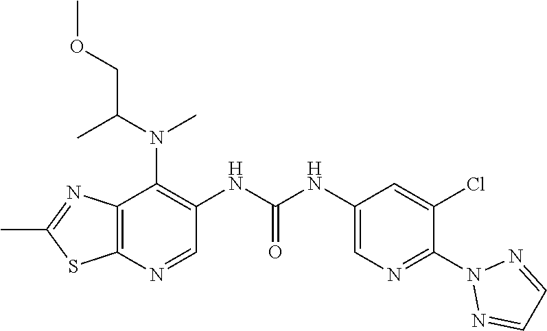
C12=C(N=CC(NC(NC3=CN=C(N4N=CC=N4)C(Cl)=C3)=O)=C1N(C)C(C)COC)SC(C)=N2
